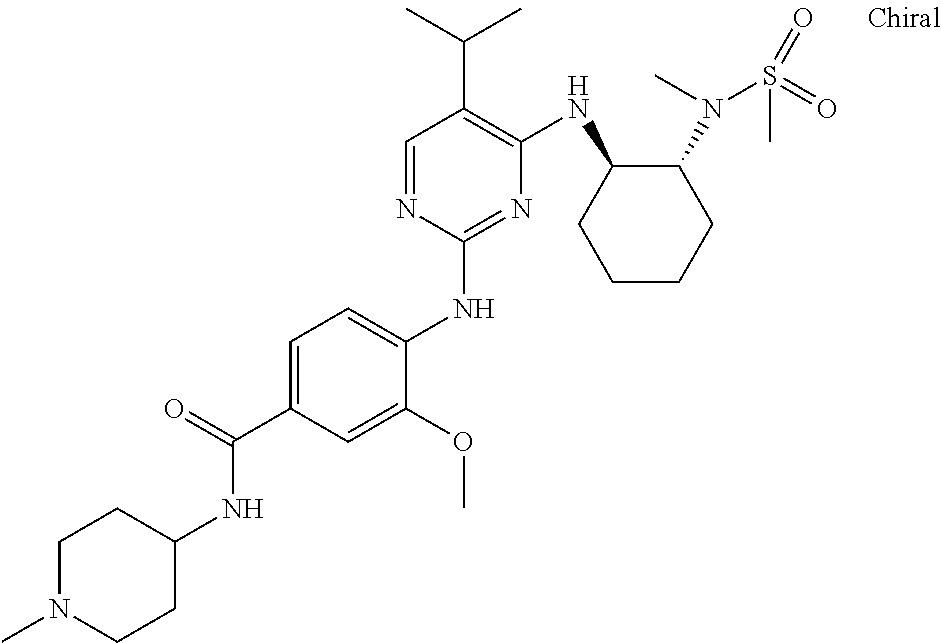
C1(NC2=CC=C(C(=O)NC3CCN(C)CC3)C=C2OC)=NC(NC2CCCCC2N(S(=O)(C)=O)C)=C(C(C)C)C=N1
